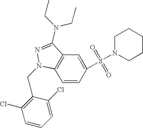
C1=CC(S(=O)(=O)N2CCCCC2)=CC2=C1N(CC1=C(Cl)C=CC=C1Cl)N=C2N(CC)CC
